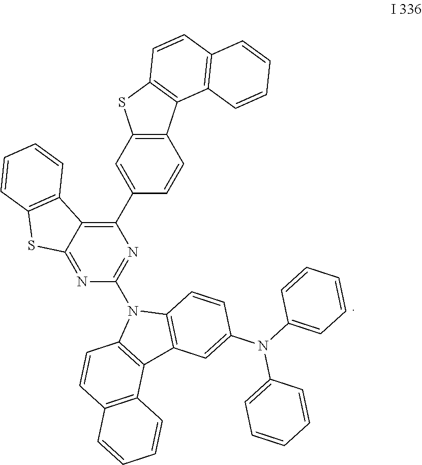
C12=C(C=CC(C3=C4C(=NC(N5C6=C(C7=C5C=CC(N(C5=CC=CC=C5)C5=CC=CC=C5)=C7)C5=C(C=C6)C=CC=C5)=N3)SC3=C4C=CC=C3)=C1)C1=C(S2)C=CC2=C1C=CC=C2
